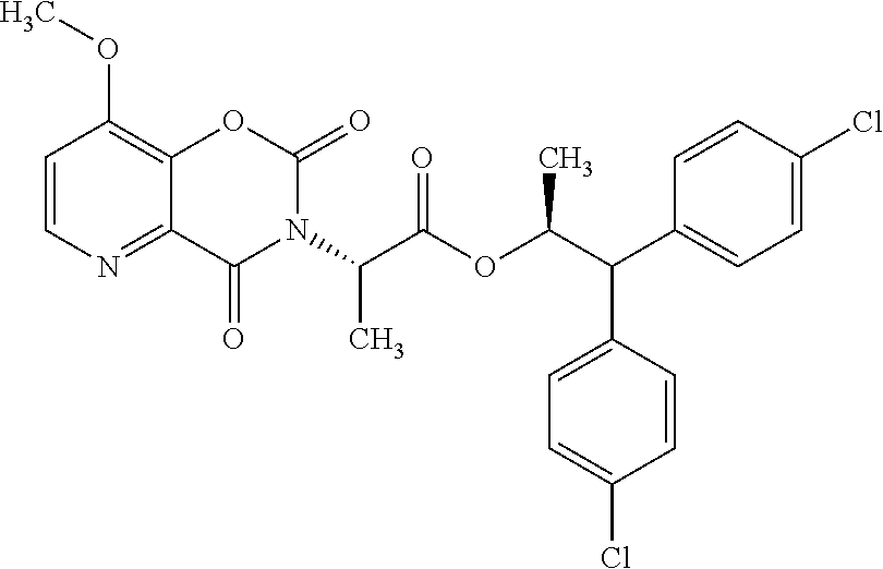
C12=NC=CC(OC)=C1OC(=O)N(C(C(OC(C(C1=CC=C(Cl)C=C1)C1=CC=C(Cl)C=C1)C)=O)C)C2=O
